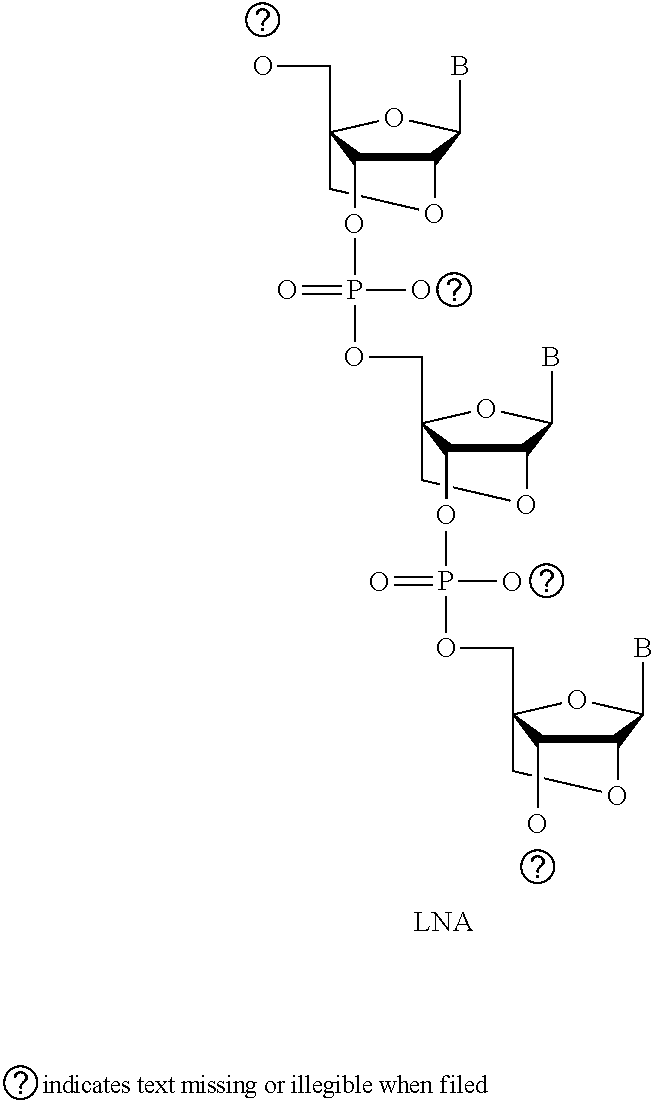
C12C(OP(OCC34C(OP(OCC56C(O)C(C(B)O5)OC6)(O)=O)C(C(B)O3)OC4)(O)=O)C(CO)(OC1B)CO2
